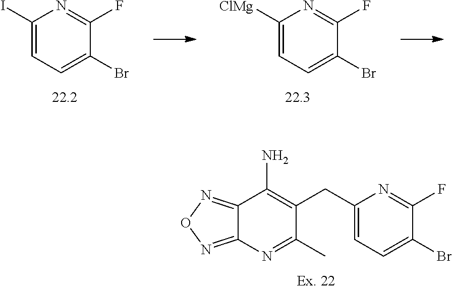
C12=NON=C1N=C(C)C(CC1=CC=C(Br)C(F)=N1)=C2N.C1=C(I)N=C(F)C(Br)=C1.C1=C([ClMg])N=C(F)C(Br)=C1
